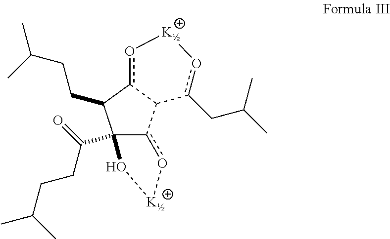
C12(C(CCC(C)C)=O)c(o[K]O1)C1c(o[K]oc1CC(C)C)C2CCC(C)C
